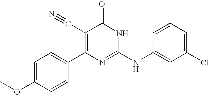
C1=CC(C2=C(C#N)C(=O)NC(NC3=CC(Cl)=CC=C3)=N2)=CC=C1OC
